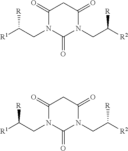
[R1]C(CN1C(=O)N(CC([R2])[R])C(=O)CC1=O)[R].[R1]C(CN1C(=O)N(CC([R2])[R])C(=O)CC1=O)[R]
